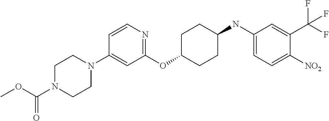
C1(OC2CCC(NC3=CC=C([NO2])C(C(F)(F)F)=C3)CC2)=NC=CC(N2CCN(C(OC)=O)CC2)=C1
